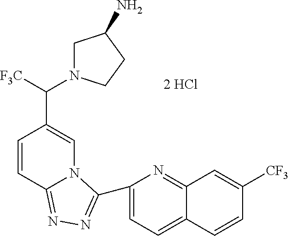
C1=C(C2=NN=C3C=CC(C([F3C])N4CC(N)CC4)=CN32)N=C2C(=C1)C=CC([CF3])=C2
